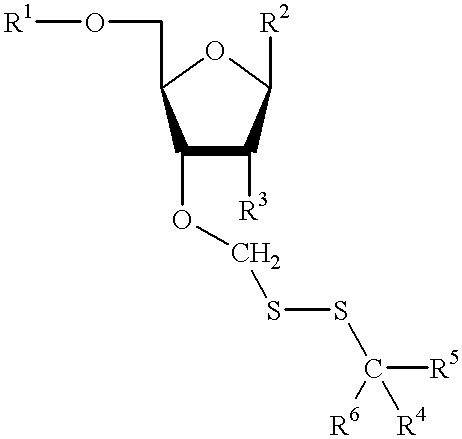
C1(OCSSC([R5])([R4])[R6])C([R3])C([R2])OC1CO[R1]
